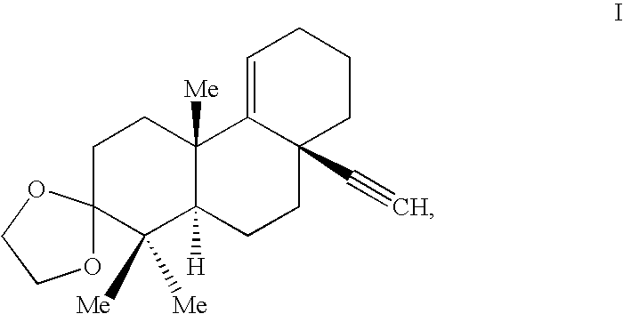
C1C2(C([Me])([Me])C3([H])C([Me])(C1)C1=CCCCC1(C#C)CC3)OCCO2
